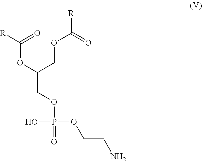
OP(OCCN)(=O)OCC(OC([R])=O)COC([R])=O
